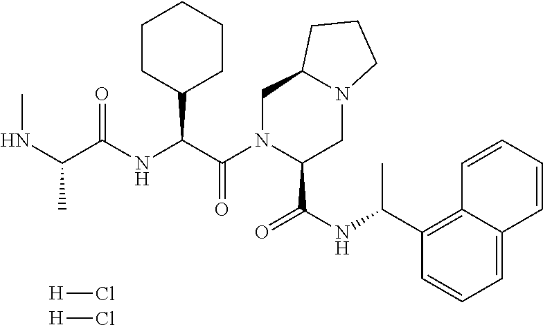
[H]Cl.[H]Cl.C1CC(C(C(N2C(C(NC(C3=C4C=CC=CC4=CC=C3)C)=O)CN3C(C2)CCC3)=O)NC(C(NC)C)=O)CCC1
